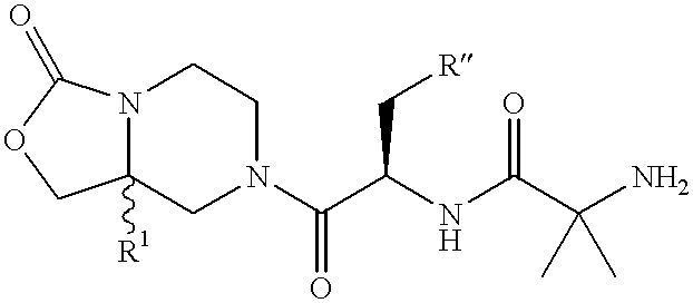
O1CC2([R1])N(C1=O)CCN(C(C(NC(C(N)(C)C)=O)C[R])=O)C2
